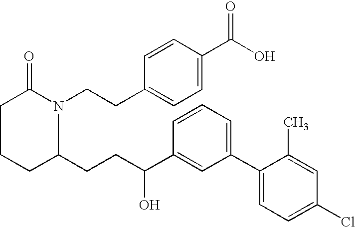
C1CCC(CCC(O)C2=CC(C3=CC=C(Cl)C=C3C)=CC=C2)N(CCC2=CC=C(C(O)=O)C=C2)C1=O
